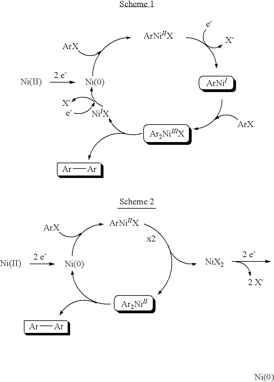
[Ni(0)].[Ar][Ar].[Ni(0)].[Ni].[Ar2NiII].[NiX2].[Ar][Ar].[ArNiI].[Ni(0)].[Ni]
